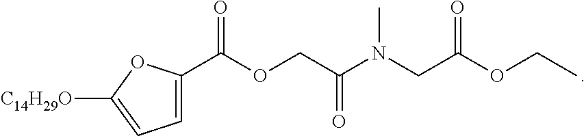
C1=C(C(OCC(N(CC(OCC)=O)C)=O)=O)OC([C14H29O])=C1
